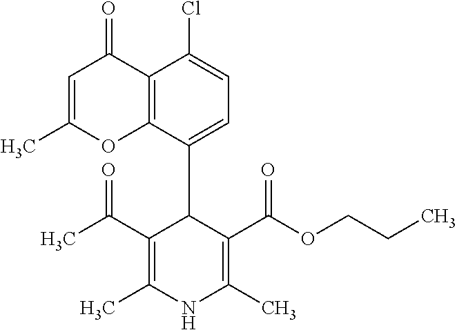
CC(C1=C(C)NC(C)=C(C(OCCC)=O)C1C1=CC=C(Cl)C2=C1OC(C)=CC2=O)=O
